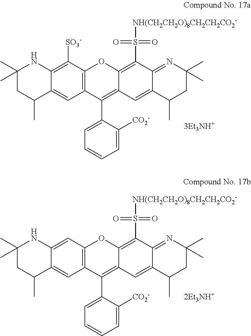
C12=C(C([SO3-])=C3C(=C1)C(C)CC(C)(C)N3)OC1=C(S([NH(CH2CH2O)8CH2CH2CO2-])(=O)=O)C3=NC(C)(C)CC(C)C3=CC1=C2C1=CC=CC=C1[CO2-].C12=C(C=C3C(=C1)C(C)CC(C)(C)N3)OC1=C(S([NH(CH2CH2O)8CH2CH2CO2-])(=O)=O)C3=NC(C)(C)CC(C)C3=CC1=C2C1=CC=CC=C1[CO2-]
